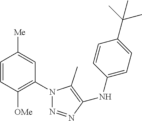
C1=CC([OMe])=C(N2N=NC(NC3=CC=C(C(C)(C)C)C=C3)=C2C)C=C1[Me]
